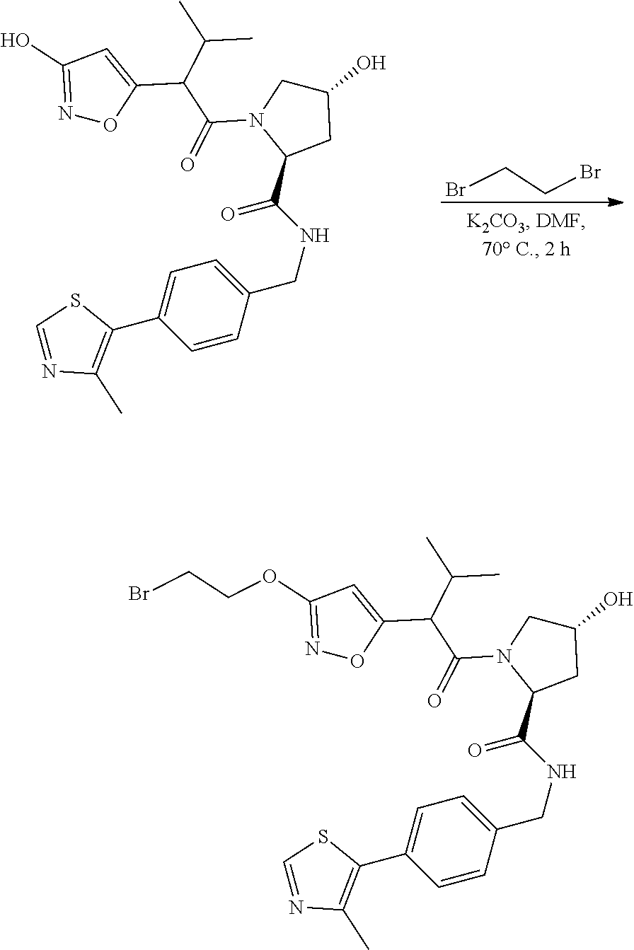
C1=C(C2=C(C)N=CS2)C=CC(CNC(=O)C2CC(O)CN2C(C(C(C)C)C2=CC(O)=NO2)=O)=C1.BrCCBr.C1=C(C2=C(C)N=CS2)C=CC(CNC(=O)C2CC(O)CN2C(C(C(C)C)C2=CC(OCCBr)=NO2)=O)=C1
